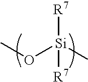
O([Si](C)([R7])[R7])C
